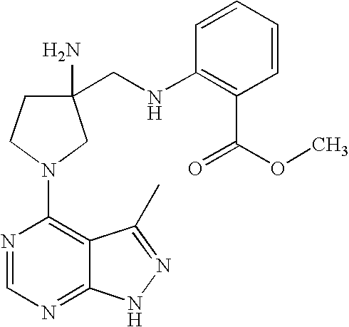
C1(CNC2=C(C(=O)OC)C=CC=C2)(N)CCN(C2=C3C(=NC=N2)NN=C3C)C1
